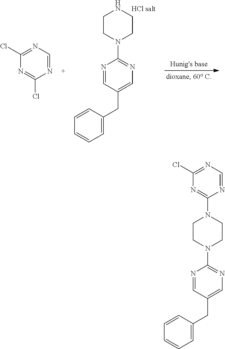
N1=CC(CC2=CC=CC=C2)=CN=C1N1CCN(C2=NC(Cl)=NC=N2)CC1.N1=CC(CC2=CC=CC=C2)=CN=C1N1CCNCC1.N1=C(Cl)N=C(Cl)N=C1
